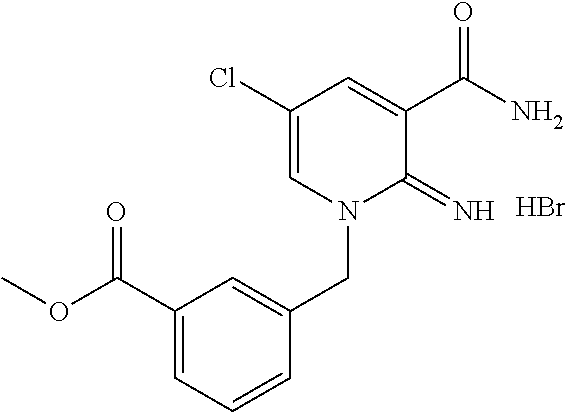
C1(Cl)=CN(CC2=CC(C(OC)=O)=CC=C2)C(=N)C(C(N)=O)=C1.Br
